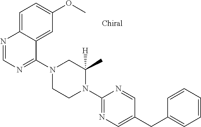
C1=C2C(=CC(OC)=C1)C(N1CCN(C3=NC=C(CC4=CC=CC=C4)C=N3)C([H])(C)C1)=NC=N2
